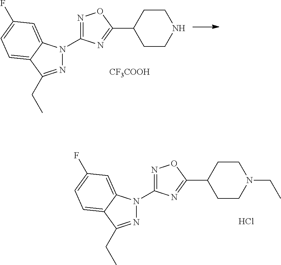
N1=C(N2N=C(CC)C3=CC=C(F)C=C23)N=C(C2CCNCC2)O1.[CF3COOH].N1=C(N2N=C(CC)C3=CC=C(F)C=C23)N=C(C2CCN(CC)CC2)O1.Cl
